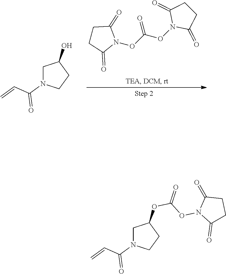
N1(OC(ON2C(=O)CCC2=O)=O)C(=O)CCC1=O.C1N(C(=O)C=C)CCC1O.C1N(C(=O)C=C)CCC1OC(ON1C(=O)CCC1=O)=O
